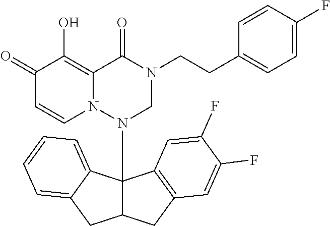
C1(=O)C=CN2C(=C1O)C(=O)N(CCC1=CC=C(F)C=C1)CN2C12C(CC3=C1C=C(F)C(F)=C3)CC1=CC=CC=C21
